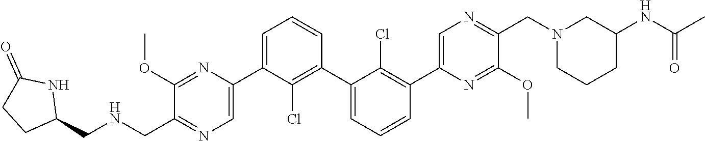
C1(OC)=NC(C2=CC=CC(C3=CC=CC(C4=CN=C(CN5CCCC([HN]C(=O)C)C5)C(OC)=N4)=C3Cl)=C2Cl)=CN=C1C[HN]CC1NC(=O)CC1
